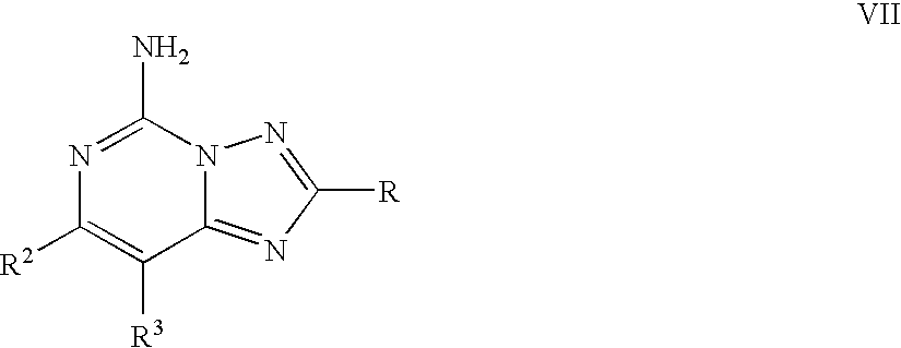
C12=NC([R])=NN1C(N)=NC([R2])=C2[R3]
